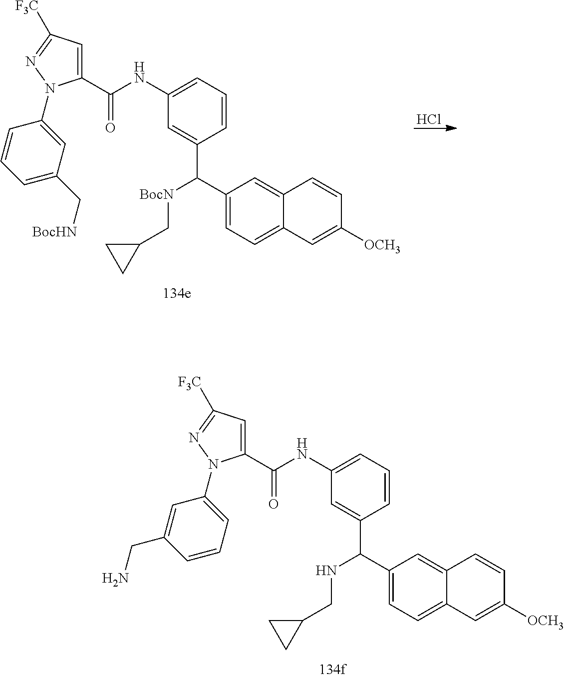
Cl.C1(C([BocN]CC2CC2)C2=CC(NC(C3=CC([F3C])=NN3C3=CC(C[BocHN])=CC=C3)=O)=CC=C2)=CC=C2C(=C1)C=CC([OCH3])=C2.C1(C(NCC2CC2)C2=CC(NC(C3=CC([F3C])=NN3C3=CC=CC(CN)=C3)=O)=CC=C2)=CC=C2C(=C1)C=CC([OCH3])=C2
